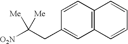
C12=C(C=CC(CC([O2N])([Me])[Me])=C1)C=CC=C2
